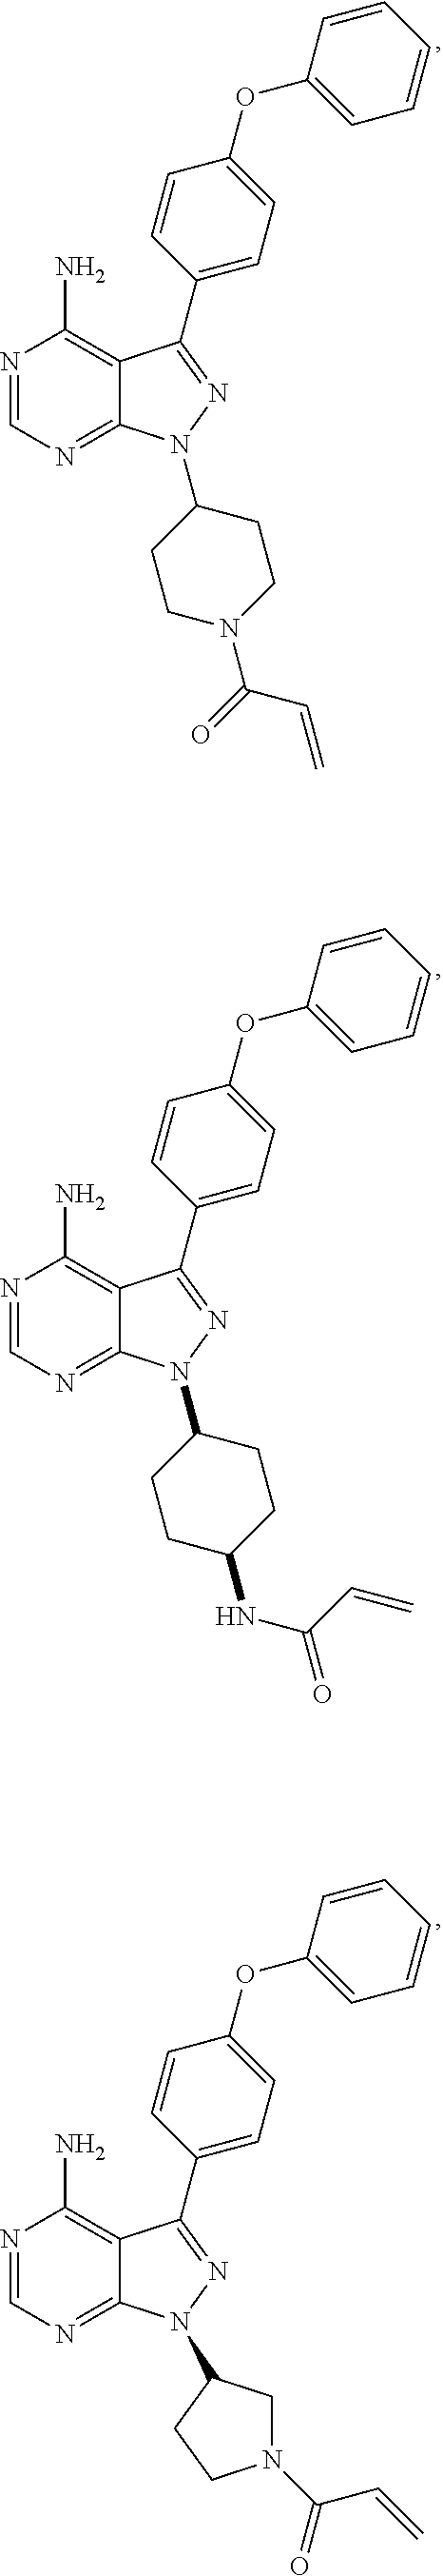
N1=CN=C2C(=C1N)C(C1=CC=C(OC3=CC=CC=C3)C=C1)=NN2C1CCN(C(=O)C=C)CC1.N1=CN=C2C(=C1N)C(C1=CC=C(OC3=CC=CC=C3)C=C1)=NN2C1CCC(NC(=O)C=C)CC1.N1=CN=C2C(=C1N)C(C1=CC=C(OC3=CC=CC=C3)C=C1)=NN2C1CN(C(C=C)=O)CC1
